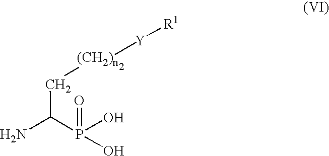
[(CH2)n]([Y][R1])CC(N)P(=O)(O)O
